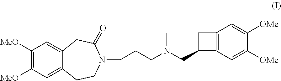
C1([MeO])=C([MeO])C=C2C(=C1)CC(=O)N(CCCN(C)CC1CC3=C1C=C([OMe])C([OMe])=C3)CC2
